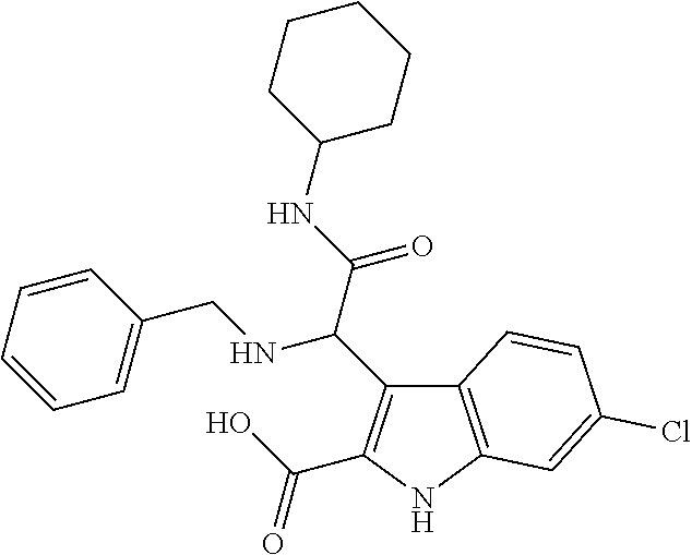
C(=O)(O)C1=C(C(C(NC2CCCCC2)=O)NCC2=CC=CC=C2)C2=C(N1)C=C(Cl)C=C2
